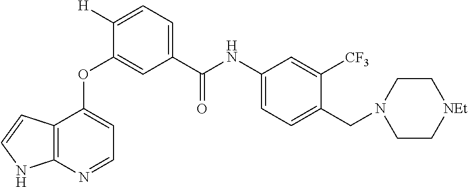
O(C1=CC(C(NC2=CC=C(CN3CC[NEt]CC3)C([CF3])=C2)=O)=CC=C1[H])C1=CC=NC2=C1C=CN2
